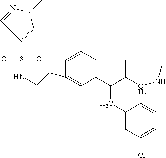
S(=O)(=O)(C1=CN(C)N=C1)NCCC1=CC2=C(C=C1)CC(CNC)C2CC1=CC(Cl)=CC=C1
